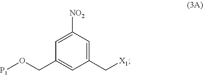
C1(C[X1])=CC([NO2])=CC(CO[P1])=C1
